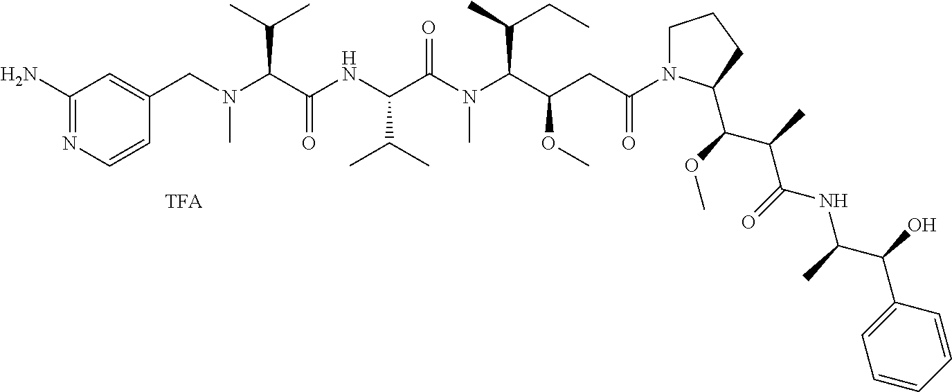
C1(CN(C(C(NC(C(N(C(C(CC(N2CCCC2C(OC)C(C)C(=O)NC(C(C2=CC=CC=C2)O)C)=O)OC)C(C)CC)C)=O)C(C)C)=O)C(C)C)C)=CC(N)=NC=C1
